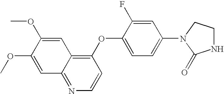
C1=C(OC)C(OC)=CC2=NC=CC(OC3=CC=C(N4C(=O)NCC4)C=C3F)=C12
